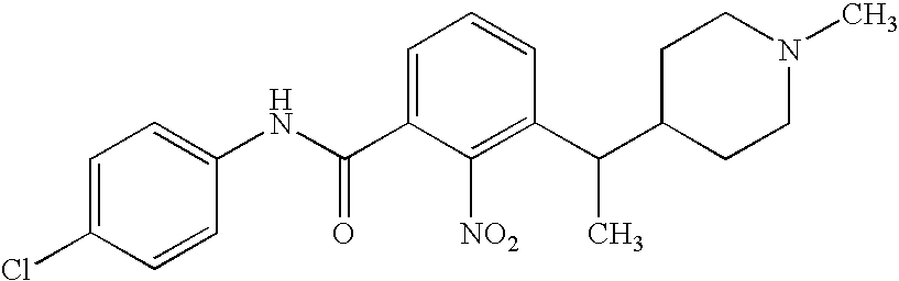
C1=C(Cl)C=CC(NC(C2=CC=CC(C(C3CCN(C)CC3)C)=C2[NO2])=O)=C1
